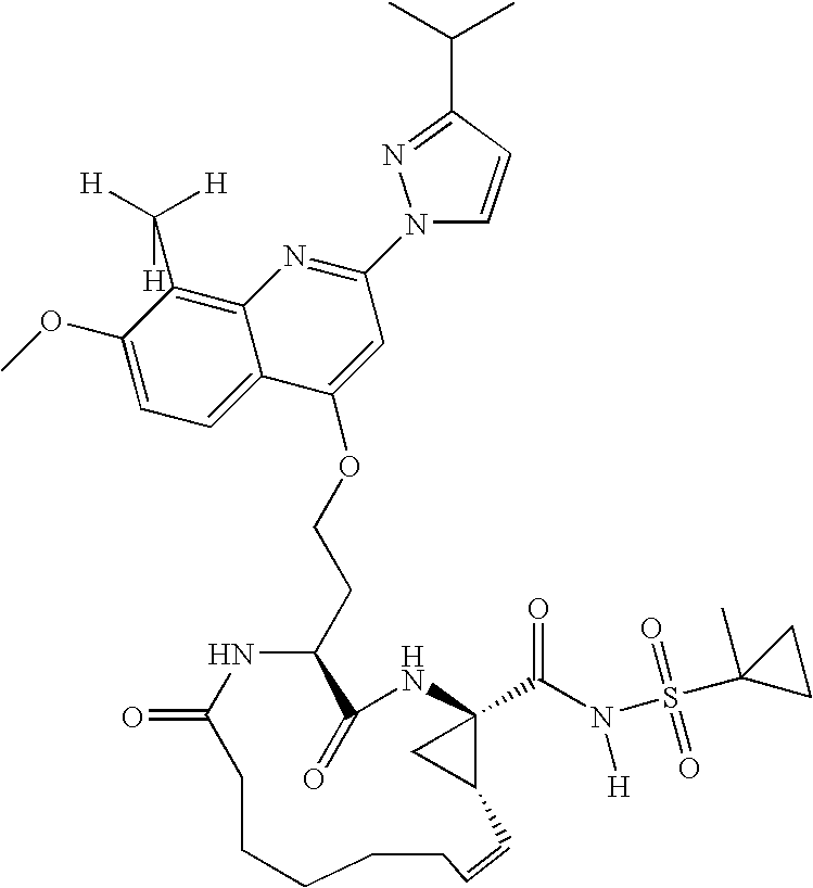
C1(OC)=CC=C2C(=C1C([H])([H])[H])N=C(N1C=CC(C(C)C)=N1)C=C2OCCC1C(=O)NC2(C(N(S(C3(C)CC3)(=O)=O)[H])=O)C(C2)C=CCCCCCC(=O)N1
